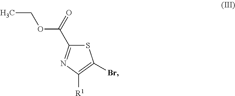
O(C(C1=NC([R1])=C(Br)S1)=O)CC
